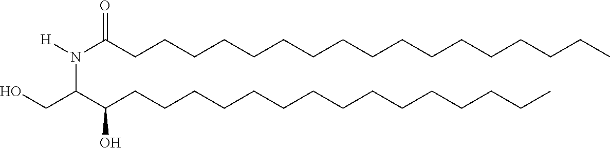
OCC(C(CCCCCCCCCCCCCCC)O)N([H])C(CCCCCCCCCCCCCCCCC)=O
